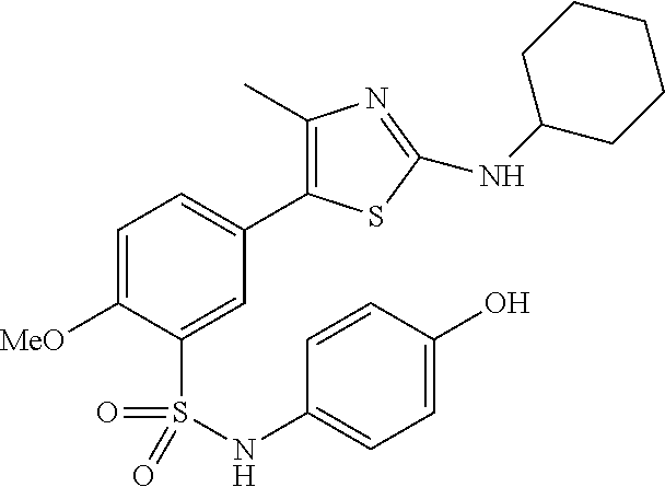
C1=C([MeO])C(S(=O)(=O)NC2=CC=C(O)C=C2)=CC(C2=C(C)N=C(NC3CCCCC3)S2)=C1
